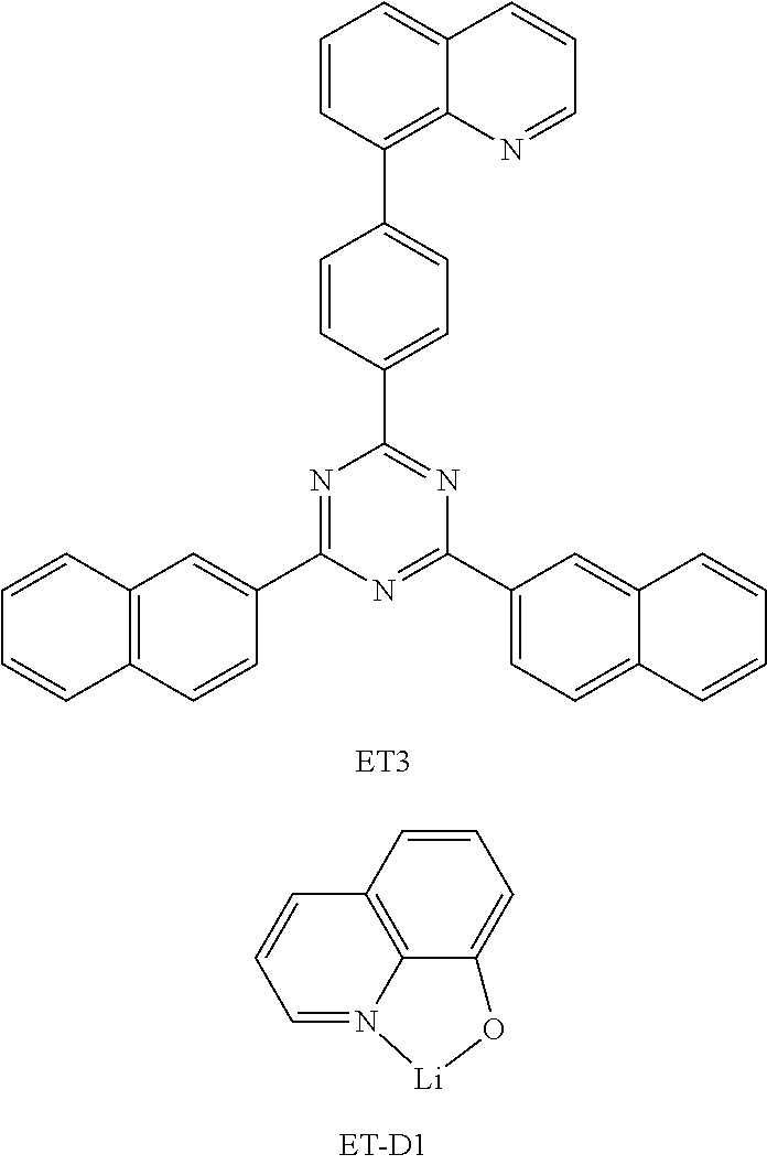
C1=CC2=C3C(=C1)O[Li]N3=CC=C2.C1=CC(C2=CC=C(C3=NC(C4=CC=C5C(=C4)C=CC=C5)=NC(C4=CC5=C(C=C4)C=CC=C5)=N3)C=C2)=C2C(=C1)C=CC=N2
